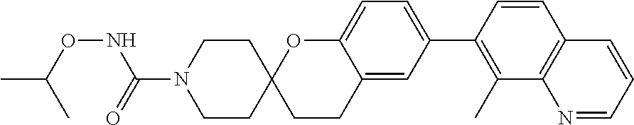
C1CC2(CCN1C(=O)NOC(C)C)CCC1=CC(C3=C(C)C4=C(C=C3)C=CC=N4)=CC=C1O2
